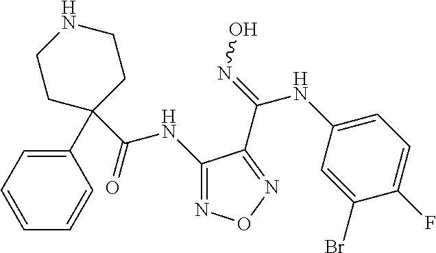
C1(C2(C(=O)NC3=NON=C3C(NC3=CC=C(F)C(Br)=C3)=NO)CCNCC2)=CC=CC=C1
